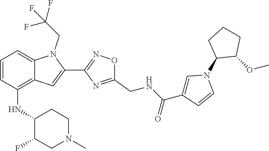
C1=CC(NC2C(F)CN(C)CC2)=C2C(=C1)N(CC(F)(F)F)C(C1=NOC(CNC(C3=CN(C4C(OC)CCC4)C=C3)=O)=N1)=C2
